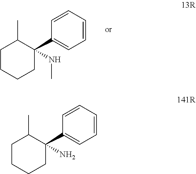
C1=CC=CC(C2(NC)CCCCC2C)=C1.C1=CC=CC(C2(N)CCCCC2C)=C1
